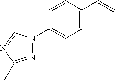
N1=C(C)N=CN1C1=CC=C(C=C)C=C1
